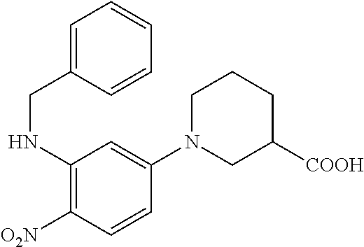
C1N(C2=CC(NCC3=CC=CC=C3)=C([O2N])C=C2)CC([COOH])CC1
